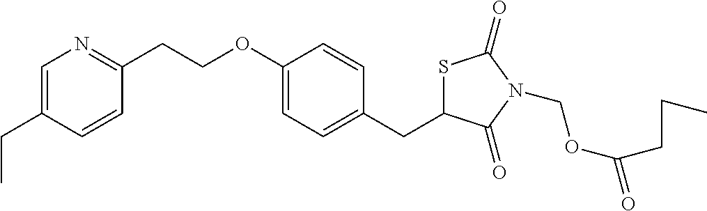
C1=C(CC)C=CC(CCOC2=CC=C(CC3SC(=O)N(COC(CCC)=O)C3=O)C=C2)=N1
